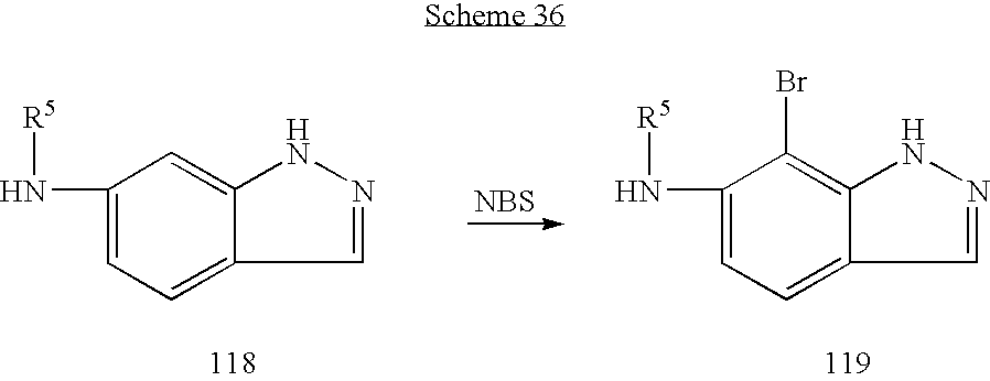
C1(N[R5])=CC=C2C(=C1)NN=C2.C1(N[R5])=CC=C2C(=C1Br)NN=C2.[NBS]
